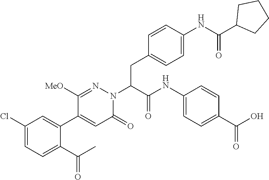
C1(Cl)=CC=C(C(C)=O)C(C2=CC(=O)N(C(C(=O)NC3=CC=C(C(O)=O)C=C3)CC3=CC=C(NC(C4CCCC4)=O)C=C3)N=C2[MeO])=C1
